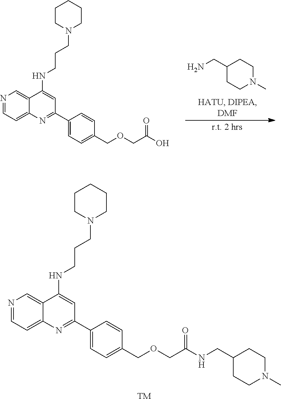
N1=CC=C2C(=C1)C(NCCCN1CCCCC1)=CC(C1=CC=C(COCC(NCC3CCN(C)CC3)=O)C=C1)=N2.[TM].NCC1CCN(C)CC1.N1=CC=C2C(=C1)C(NCCCN1CCCCC1)=CC(C1=CC=C(COCC(O)=O)C=C1)=N2
